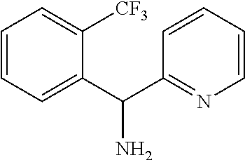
C1=CC=C(C(C2=NC=CC=C2)N)C([CF3])=C1
